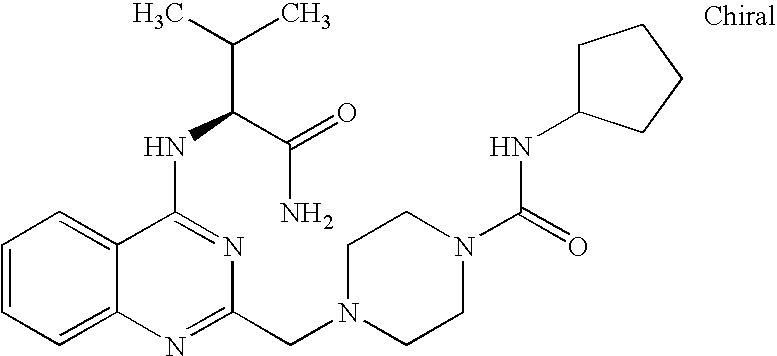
C1=CC=C2C(=C1)C(NC(C(=O)N)C(C)C)=NC(CN1CCN(C(=O)NC3CCCC3)CC1)=N2
